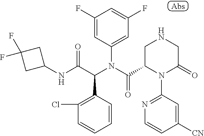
C1(F)=CC(N(C(C2N(C3=NC=CC([CN])=C3)C(=O)CNC2)=O)C(C(NC2CC(F)(F)C2)=O)C2=C(Cl)C=CC=C2)=CC(F)=C1
